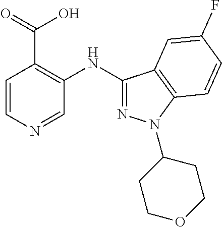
C1=CN=CC(NC2=NN(C3CCOCC3)C3=C2C=C(F)C=C3)=C1C(=O)O
